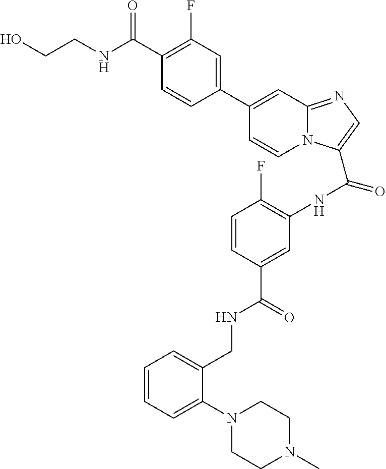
C1(C2=CC(F)=C(C(NCCO)=O)C=C2)=CC2=NC=C(C(NC3=C(F)C=CC(C(=O)NCC4=CC=CC=C4N4CCN(C)CC4)=C3)=O)N2C=C1
